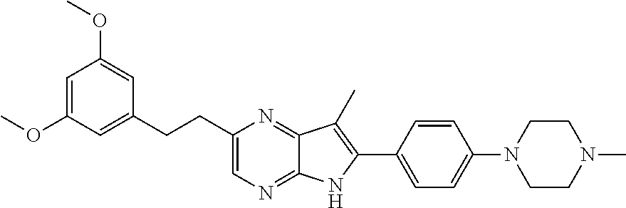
C1(C2=CC=C(N3CCN(C)CC3)C=C2)=C(C)C2=NC(CCC3=CC(OC)=CC(OC)=C3)=CN=C2N1
